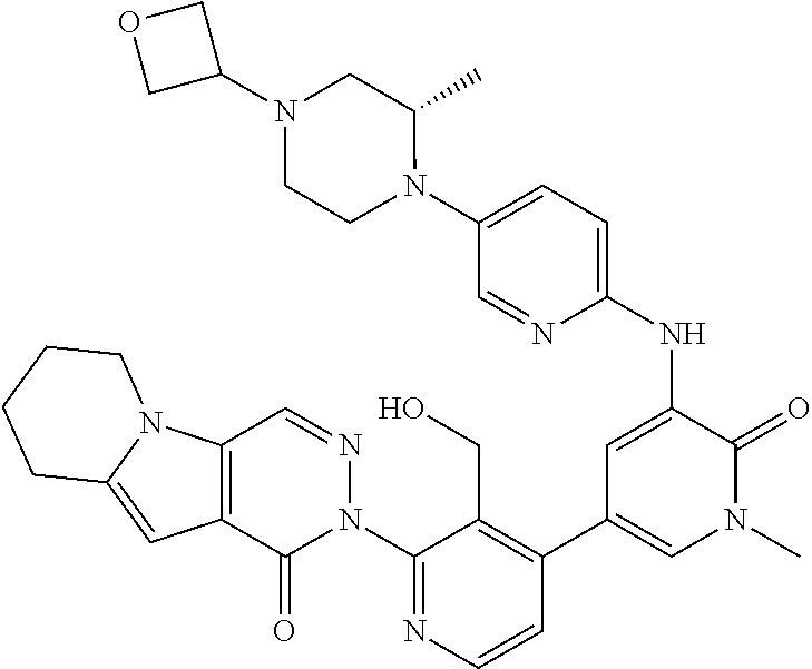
C1(N2N=CC3=C(C2=O)C=C2N3CCCC2)=NC=CC(C2=CN(C)C(=O)C(NC3=CC=C(N4C(C)CN(C5COC5)CC4)C=N3)=C2)=C1CO
